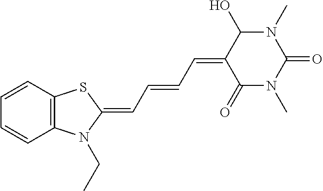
C12=C(C=CC=C1)SC(=CC=CC=C1C(=O)N(C)C(=O)N(C)C1O)N2CC
